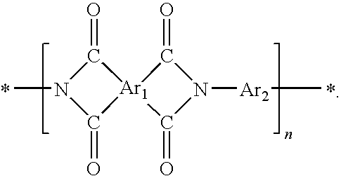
N1(C)C(=O)[Ar1]2(C1=O)C(=O)N([Ar2]C)C2=O
